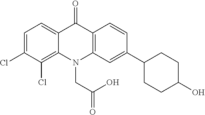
C12=CC=C(Cl)C(Cl)=C1N(CC(O)=O)C1=C(C2=O)C=CC(C2CCC(O)CC2)=C1
